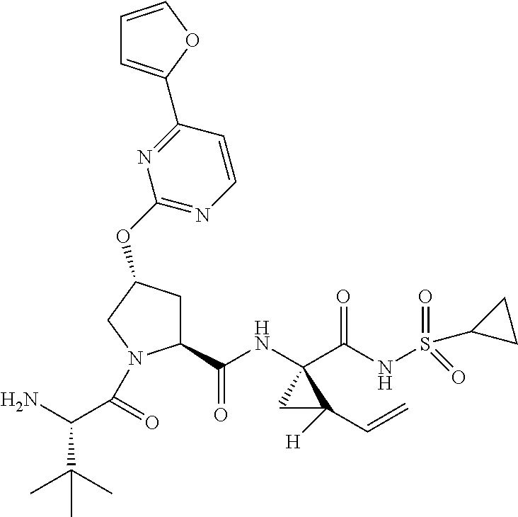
C1C(OC2=NC=CC(C3=CC=CO3)=N2)CN(C(C(N)C(C)(C)C)=O)C1C(NC1(C(NS(C2CC2)(=O)=O)=O)CC1([H])C=C)=O
